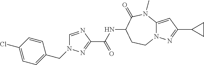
N12C(=CC(C3CC3)=N1)N(C)C(=O)C(NC(C1=NN(CC3=CC=C(Cl)C=C3)C=N1)=O)CC2
